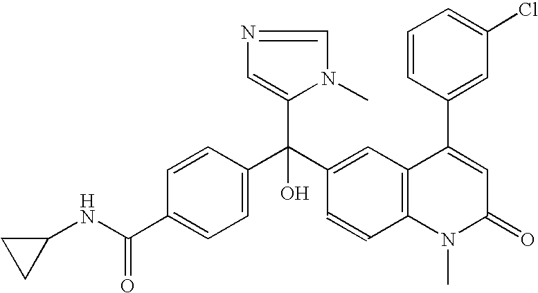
C1=C(C(NC2CC2)=O)C=CC(C(C2=CC3=C(C=C2)N(C)C(=O)C=C3C2=CC(Cl)=CC=C2)(C2=CN=CN2C)O)=C1
